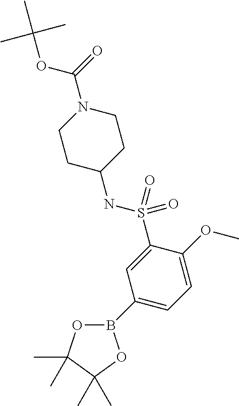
B1(C2=CC=C(OC)C(S(NC3CCN(C(OC(C)(C)C)=O)CC3)(=O)=O)=C2)OC(C)(C)C(C)(C)O1
